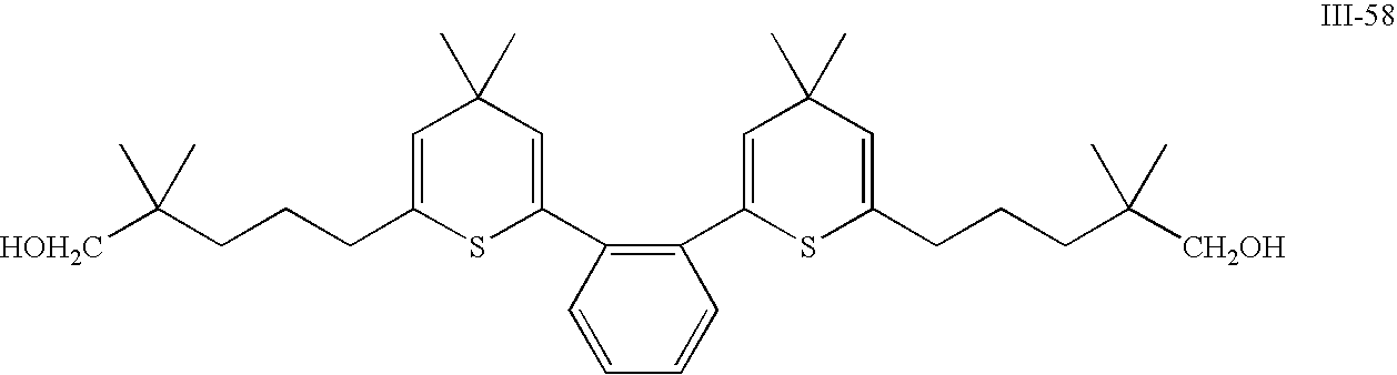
C(CCCC1=CC(C)(C)C=C(C2=C(C3=CC(C)(C)C=C(CCCC([CH2OH])(C)C)S3)C=CC=C2)S1)([HOH2C])(C)C
